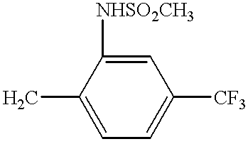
C1=C(C)C([NHSO2CH3])=CC([CF3])=C1
